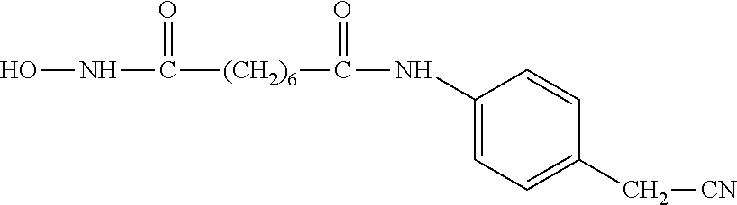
N(C([(CH2)6]C(NC1=CC=C(C[CN])C=C1)=O)=O)O
